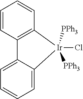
C1=CC=CC2=C1C1=CC=CC=C1[Ir]2(Cl)([PPh3])[PPh3]
